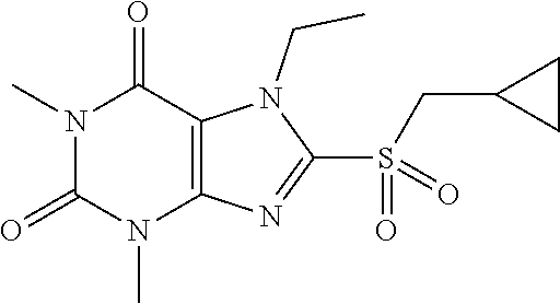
N1(C)C(=O)N(C)C2=C(C1=O)N(CC)C(S(=O)(CC1CC1)=O)=N2
